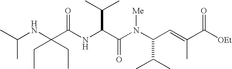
N(C(C(N(C(C(C)C)C=C(C)C([OEt])=O)[Me])=O)C(C)C)C(C(NC(C)C)(CC)CC)=O
